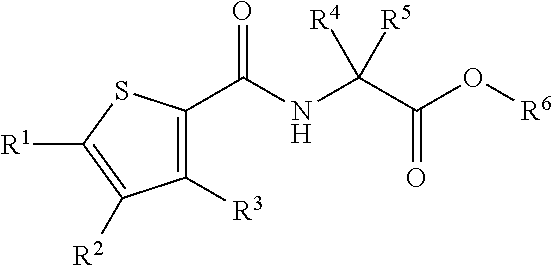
C1([R3])=C(C(NC(C(O[R6])=O)([R4])[R5])=O)SC([R1])=C1[R2]
